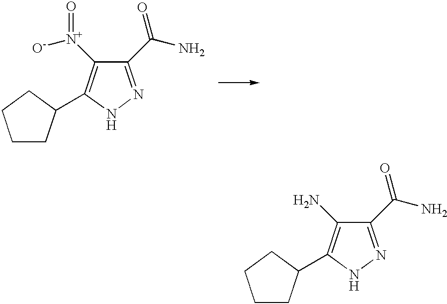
C1CC(C2=C([N+]([O-])=O)C(C(=O)N)=NN2)CC1.C1CC(C2=C(N)C(C(=O)N)=NN2)CC1
